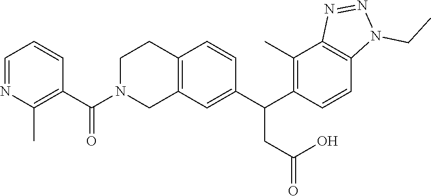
C12=C(C=C(C(C3=C(C)C4=C(C=C3)N(CC)N=N4)CC(=O)O)C=C1)CN(C(C1=C(C)N=CC=C1)=O)CC2
